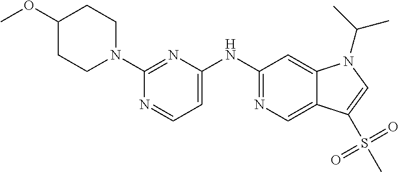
C1(NC2=CC=NC(N3CCC(OC)CC3)=N2)=NC=C2C(=C1)N(C(C)C)C=C2S(C)(=O)=O
